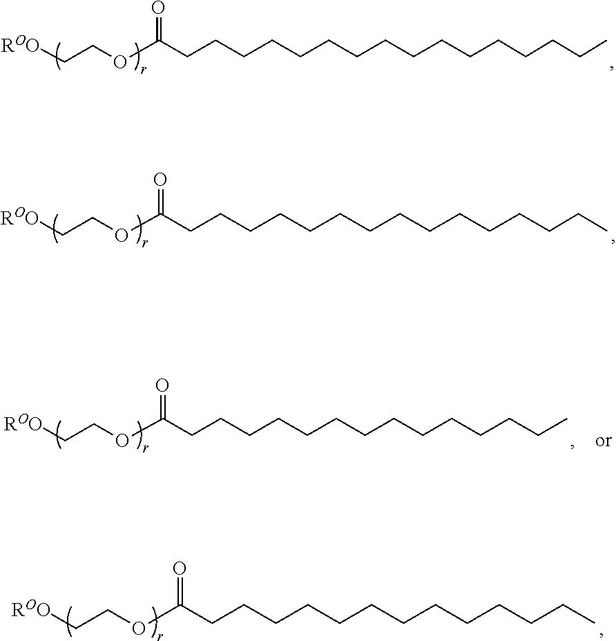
O=C(CCCCCCCCCCCCCCCC)OCC[ROO].O=C(CCCCCCCCCCCCCCC)OCC[ROO].O=C(CCCCCCCCCCCCCC)OCC[ROO].O=C(CCCCCCCCCCCCC)OCC[ROO]
